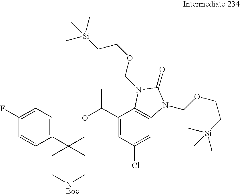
C1(C2(COC(C)C3=CC(Cl)=CC4=C3N(COCC[Si](C)(C)C)C(=O)N4COCC[Si](C)(C)C)CC[NBoc]CC2)=CC=C(F)C=C1
